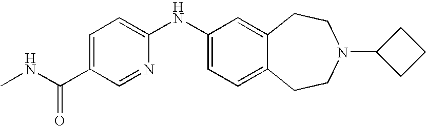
C1(NC2=CC=C3C(=C2)CCN(C2CCC2)CC3)=CC=C(C(NC)=O)C=N1
